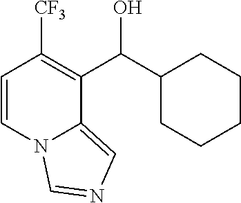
C1=CN2C(=CN=C2)C(C(C2CCCCC2)O)=C1[CF3]
